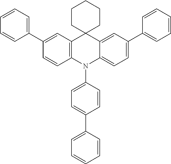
C1(C2=CC=CC=C2)=CC2=C(C=C1)N(C1=CC=C(C3=CC=CC=C3)C=C1)C1=CC=C(C3=CC=CC=C3)C=C1C21CCCCC1
